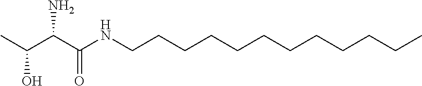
C(C(C(NCCCCCCCCCCCC)=O)N)(O)C
